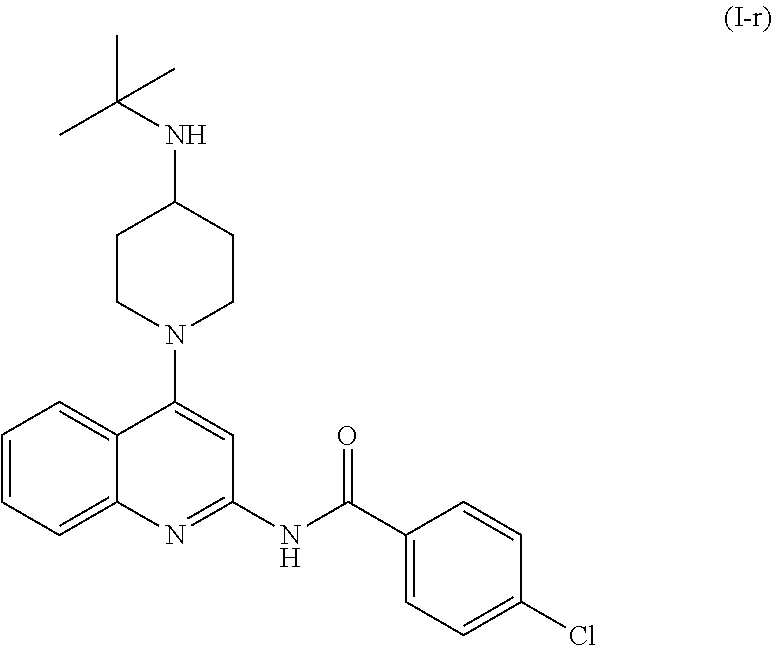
C1CN(C2=CC(NC(C3=CC=C(Cl)C=C3)=O)=NC3=CC=CC=C23)CCC1NC(C)(C)C
